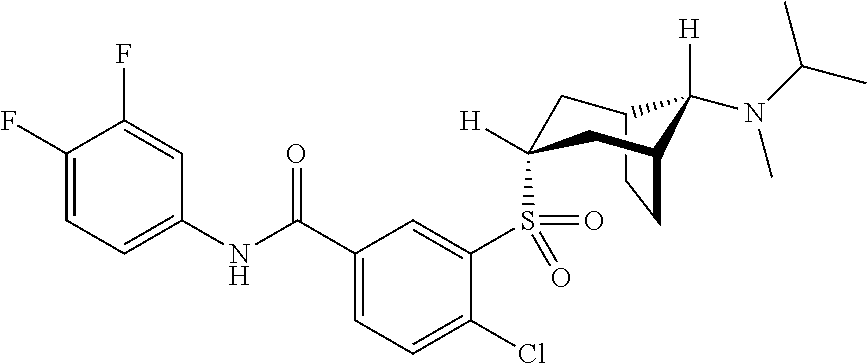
C12CCC(CC(S(C3=CC(C(NC4=CC=C(F)C(F)=C4)=O)=CC=C3Cl)(=O)=O)([H])C1)C2([H])N(C(C)C)C
